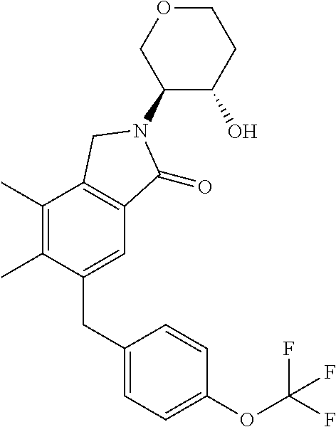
C1(C)=C(C)C(CC2=CC=C(OC(F)(F)F)C=C2)=CC2=C1CN(C1C(O)CCOC1)C2=O
